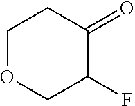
C1OCC(F)C(=O)C1
